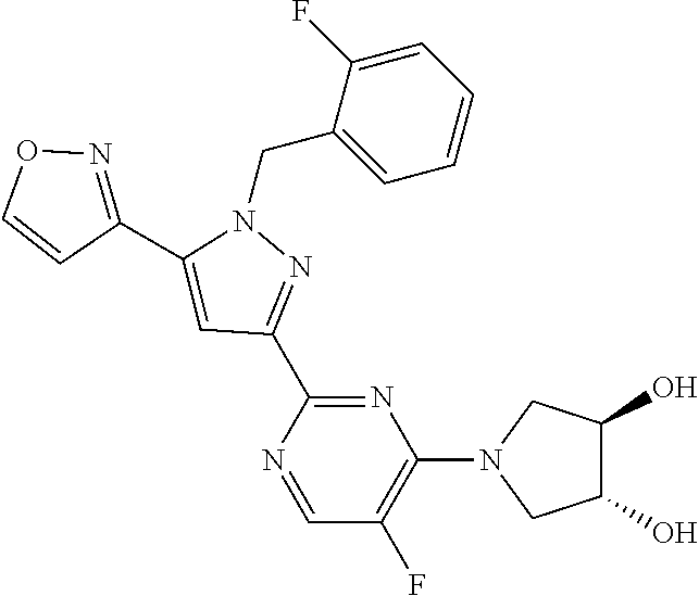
N1(CC2=CC=CC=C2F)C(C2=NOC=C2)=CC(C2=NC(N3CC(O)C(O)C3)=C(F)C=N2)=N1
